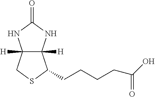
C12([H])C([H])(NC(=O)N1)C(CCCCC(O)=O)SC2
